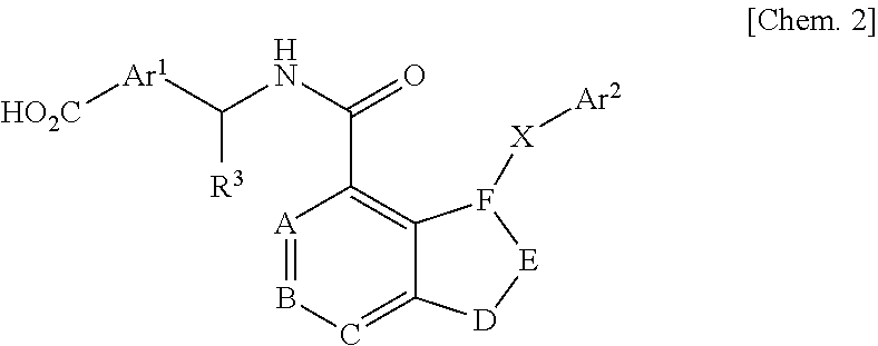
[A]1=BC=C2C(=C1C(=O)NC([R3])[Ar1][HO2C])F([X][Ar2])[E][D]2
